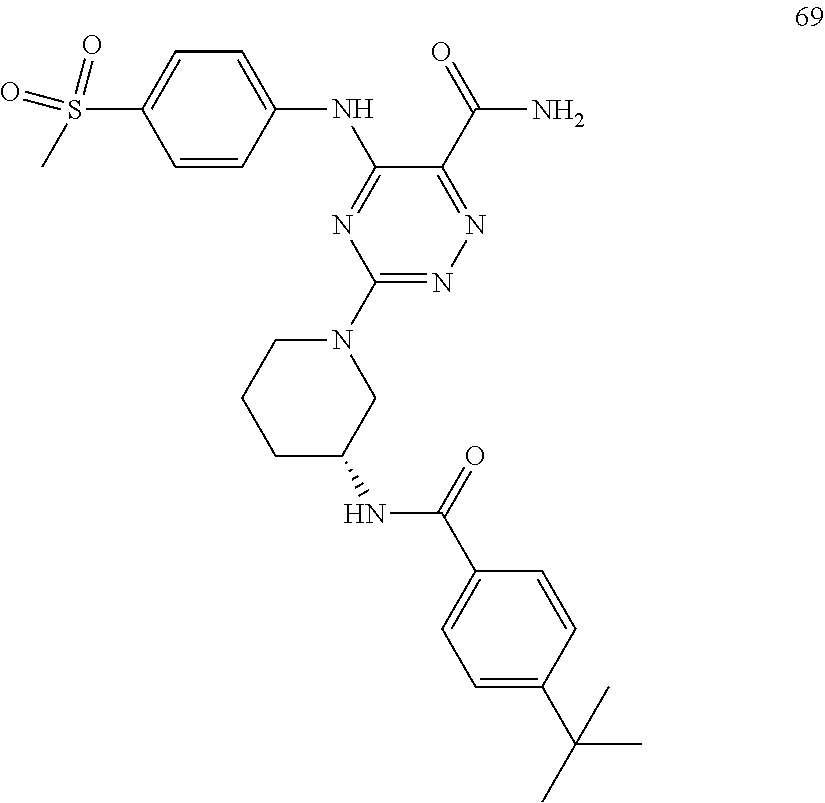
C1=C(NC2=NC(N3CCCC(NC(=O)C4=CC=C(C(C)(C)C)C=C4)C3)=NN=C2C(N)=O)C=CC(S(C)(=O)=O)=C1
